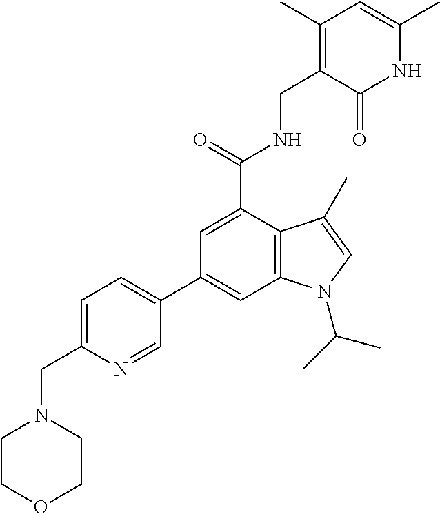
C1(C2=CC=C(CN3CCOCC3)N=C2)=CC2=C(C(C(=O)NCC3=C(C)C=C(C)NC3=O)=C1)C(C)=CN2C(C)C
